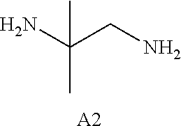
NC(CN)(C)C.[A2]
